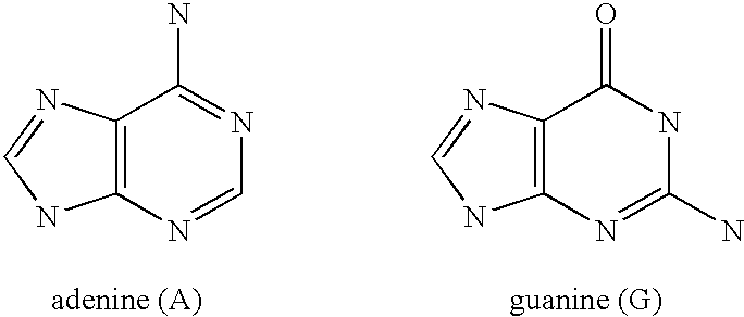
C12=C(N=CN=C1N)NC=N2.C12=C(N=C(N)NC1=O)NC=N2
